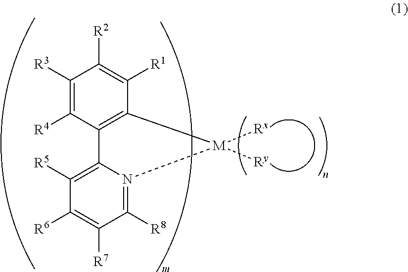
C1([R3])=C([R4])C2=C(C([R1])=C1[R2])[M]([Rx])([Ry])N1=C([R8])C([R7])=C([R6])C([R5])=C21
